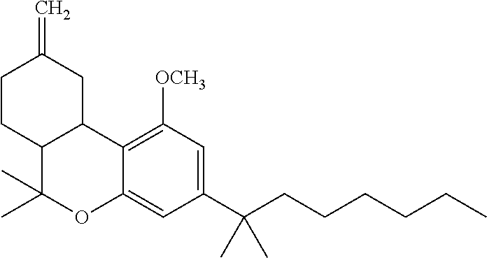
C1([OCH3])=C2C(=CC(C(CCCCCC)(C)C)=C1)OC(C)(C)C1C2CC(=C)CC1
